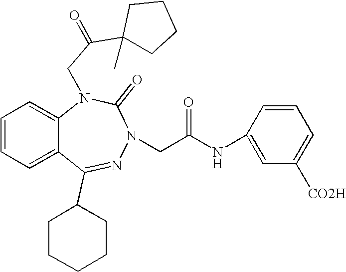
C1=CC=C2C(=C1)N(CC(C1(C)CCCC1)=O)C(=O)N(CC(NC1=CC([CO2H])=CC=C1)=O)N=C2C1CCCCC1
